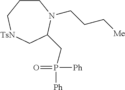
C1CC[TsN]CC(CP([Ph])(=O)[Ph])N1CCC[Me]
